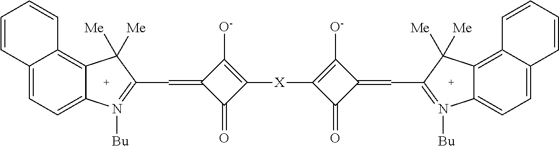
C1(C=C2C(=O)C([X]C3=C([O-])C(=CC4=N([Bu])C5=CC=C6C(=C5C4([Me])[Me])C=CC=C6)C3=O)=C2[O-])=N([Bu])C2=CC=C3C(=C2C1([Me])[Me])C=CC=C3
